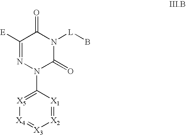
C1([E])=NN(C2=[X5][X4]=[X3][X2]=[X1]2)C(=O)N([L]B)C1=O
